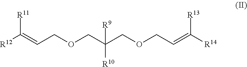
[R12]C(=CCOCC(COCC=C([R14])[R13])([R10])[R9])[R11]
